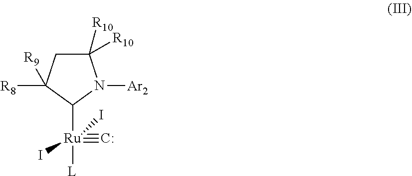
C1([R10])([R10])CC([R8])([R9])C([Ru]([L])(#[C:])(I)I)N1[Ar2]
